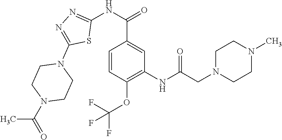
N(C1=NN=C(N2CCN(C(C)=O)CC2)S1)C(=O)C1=CC(NC(CN2CCN(C)CC2)=O)=C(OC(F)(F)F)C=C1
